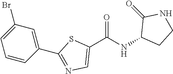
C1(C(NC2CCNC2=O)=O)=CN=C(C2=CC(Br)=CC=C2)S1
